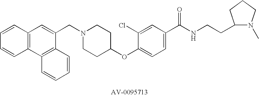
C1(CN2CCC(OC3=CC=C(C(NCCC4N(C)CCC4)=O)C=C3Cl)CC2)=CC2=C(C3=C1C=CC=C3)C=CC=C2
